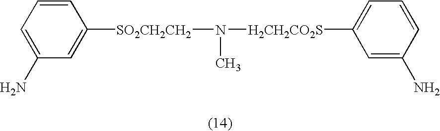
N(C)([H2CH2CO2S]C1=CC=CC(N)=C1)[SO2CH2CH2]C1=CC(N)=CC=C1
